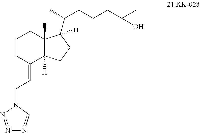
C1CC(=CCN2N=NN=C2)C2([H])C(C)(C1)C(C(C)CCCC(C)(C)O)([H])CC2
